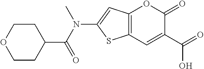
C12=C(C=C(C(O)=O)C(=O)O1)SC(N(C(C1CCOCC1)=O)C)=C2
